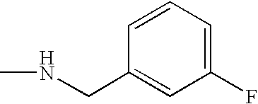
C1=CC(CNC)=CC(F)=C1
